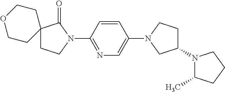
C1(N2C(=O)C3(CC2)CCOCC3)=NC=C(N2CC(N3C(C)CCC3)CC2)C=C1
